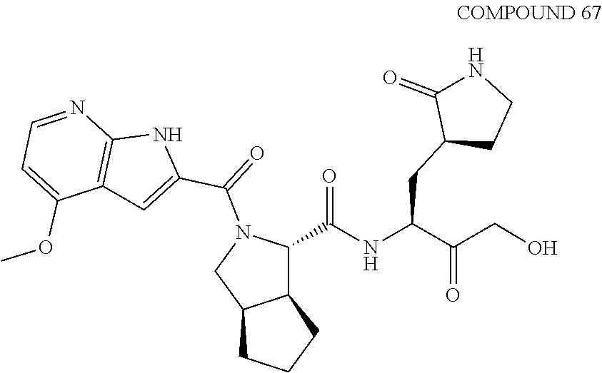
N(C(=O)C1N(C(C2=CC3=C(N=CC=C3OC)N2)=O)CC2CCCC12)C(C(=O)CO)CC1C(=O)NCC1
